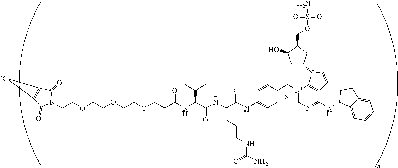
[X-].N1(CCOCCOCCOCCC(NC(C(NC(C(NC2=CC=C(C[N+]3=CN=C(NC4C5=CC=CC=C5CC4)C4=C3N(C3CC(O)C(COS(N)(=O)=O)C3)C=C4)C=C2)=O)CCCNC(N)=O)=O)C(C)C)=O)C(=O)C2=C(C1=O)[X1]2
